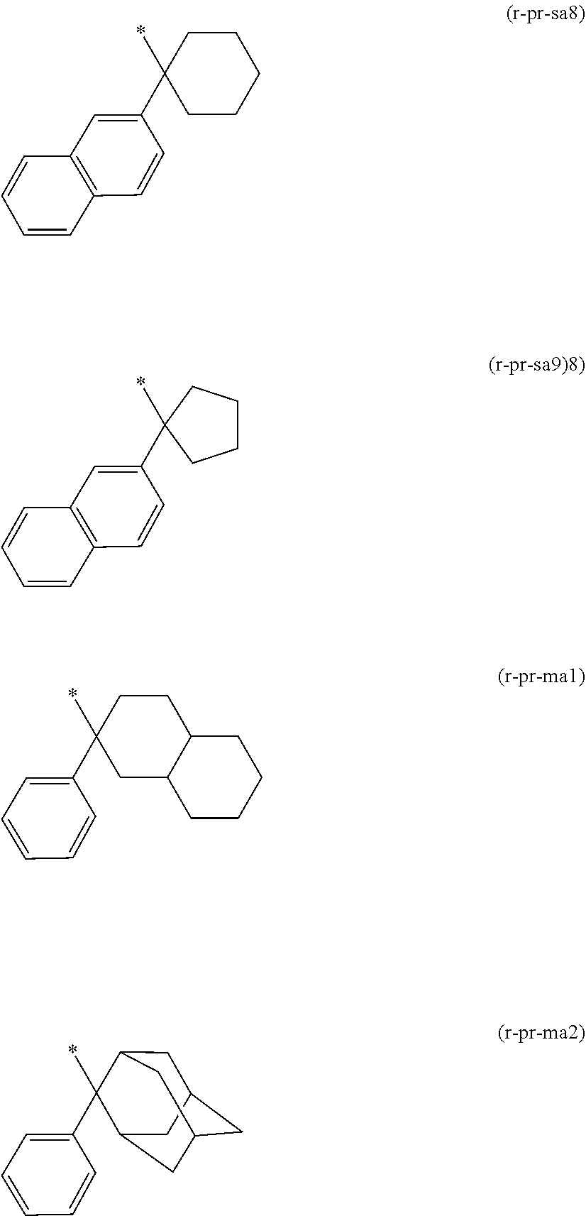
C1=C(C2(*)CCCCC2)C=CC2=C1C=CC=C2.C1=C(C2(*)CCCC2)C=CC2=C1C=CC=C2.C1=C(C2(*)CC3C(CC2)CCCC3)C=CC=C1.C1=C(C2(*)C3CC4CC(CC2C4)C3)C=CC=C1
